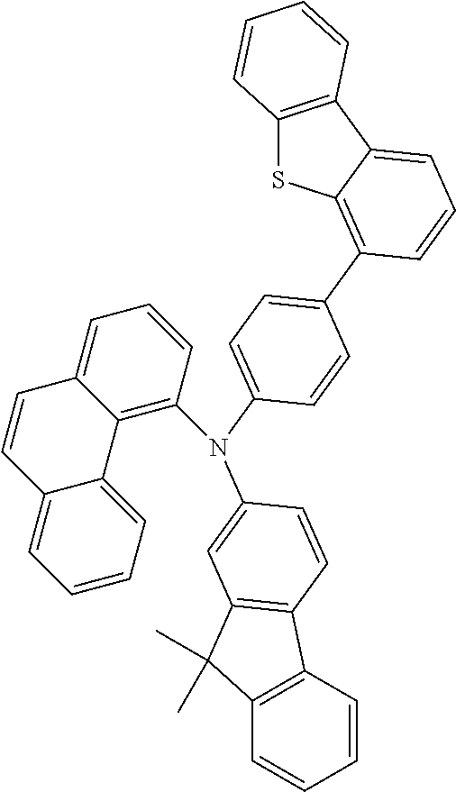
C12=C(C3=CC=CC(C4=CC=C(N(C5=CC6=C(C7=C(C=CC=C7)C6(C)C)C=C5)C5=C6C(=CC=C5)C=CC5=CC=CC=C65)C=C4)=C3S1)C=CC=C2
